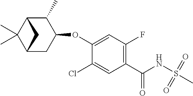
C1(Cl)=CC(C(NS(C)(=O)=O)=O)=C(F)C=C1OC1C(C)C2C(C)(C)C(C1)C2
